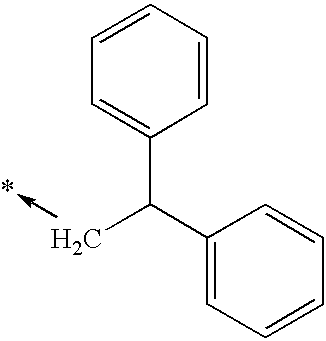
C(C(C1=CC=CC=C1)C1=CC=CC=C1)->*
